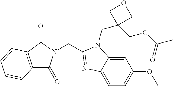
C(C1=NC2=CC=C(OC)C=C2N1CC1(COC(C)=O)COC1)N1C(=O)C2=C(C1=O)C=CC=C2
